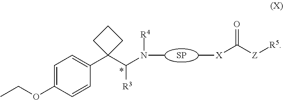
C1=C(OCC)C=CC(C2(C(N(C)[R4])[R3])CCC2)=C1.[SP].C[X]C(=O)[Z][R5]
